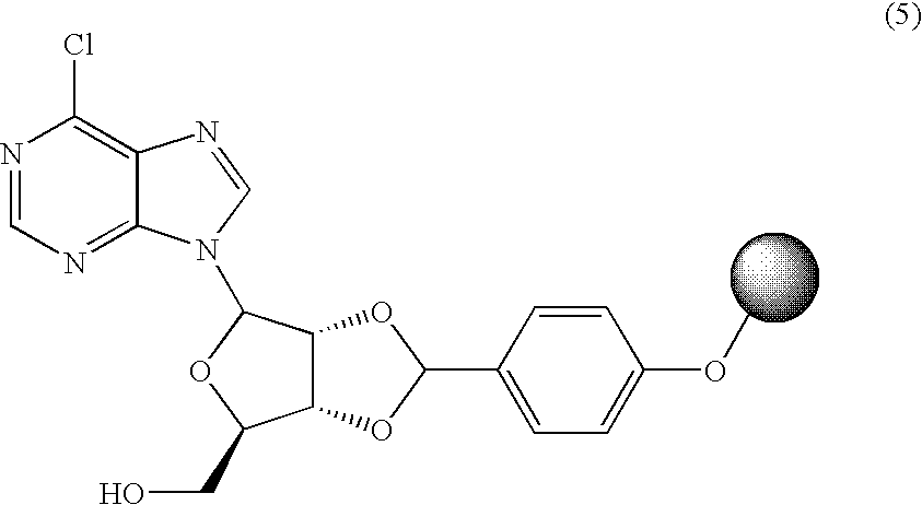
N1=CN=C2C(=C1Cl)N=CN2C1C2C(C(CO)O1)OC(C1=CC=C(OC)C=C1)O2
